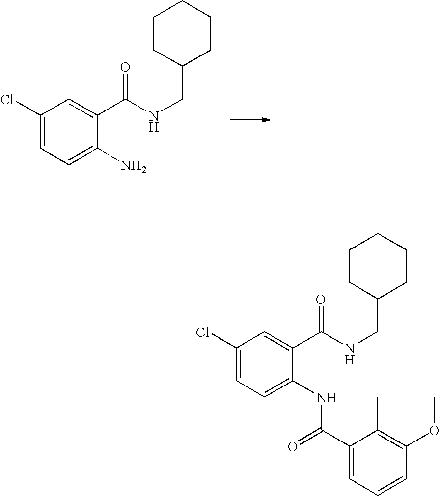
C(C1=CC(Cl)=CC=C1N)(=O)NCC1CCCCC1.C(C1=CC(Cl)=CC=C1NC(C1=CC=CC(OC)=C1C)=O)(=O)NCC1CCCCC1
